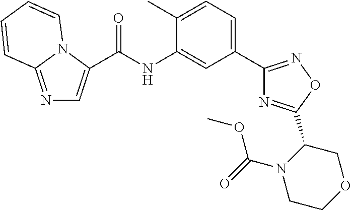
N1=C2N(C(C(NC3=CC(C4=NOC(C5N(C(=O)OC)CCOC5)=N4)=CC=C3C)=O)=C1)C=CC=C2
